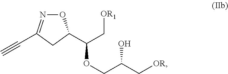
O1N=C(C#C)CC1C(OCC(O)C[OR])C[OR1]
